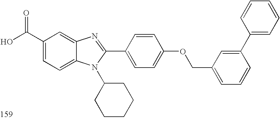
OC(C1=CC=C2C(=C1)N=C(C1=CC=C(OCC3=CC=CC(C4=CC=CC=C4)=C3)C=C1)N2C1CCCCC1)=O
